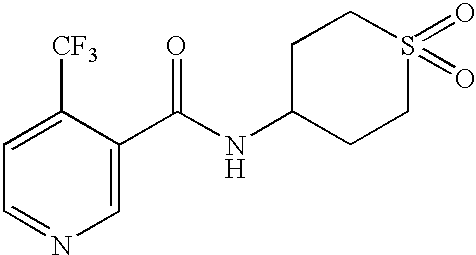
C1=C(C(NC2CCS(=O)(=O)CC2)=O)C([CF3])=CC=N1
